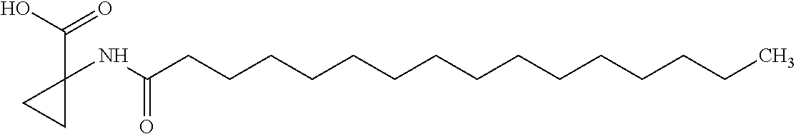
C(CCCCCCCCCCCCCCC)(NC1(C(O)=O)CC1)=O
